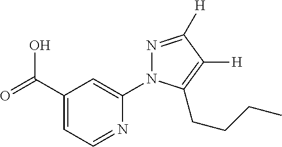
OC(C1=CC=NC(N2N=C([H])C([H])=C2CCCC)=C1)=O
